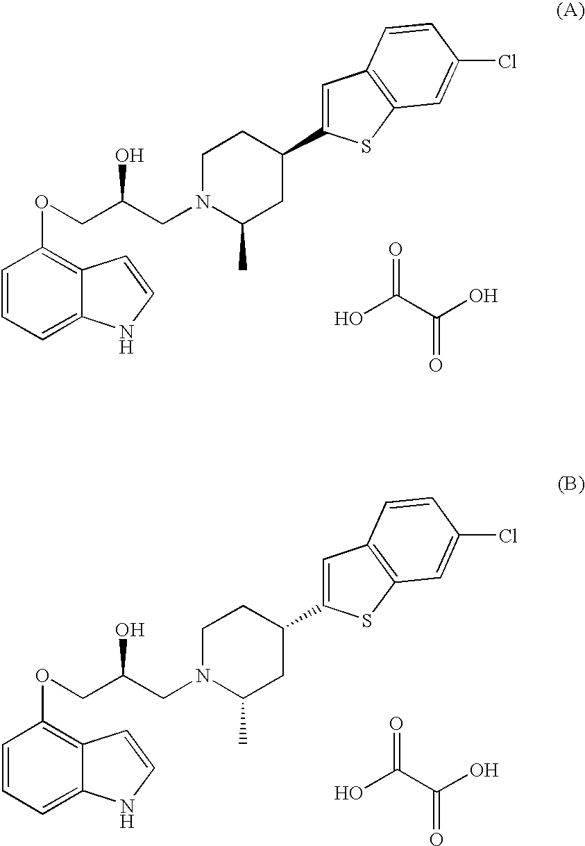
C1=CC=C2C(=C1OCC(CN1C(C)CC(C3=CC4=C(S3)C=C(Cl)C=C4)CC1)O)C=CN2.OC(C(O)=O)=O.C1=CC=C2C(=C1OCC(CN1C(C)CC(C3=CC4=C(S3)C=C(Cl)C=C4)CC1)O)C=CN2.OC(C(O)=O)=O
